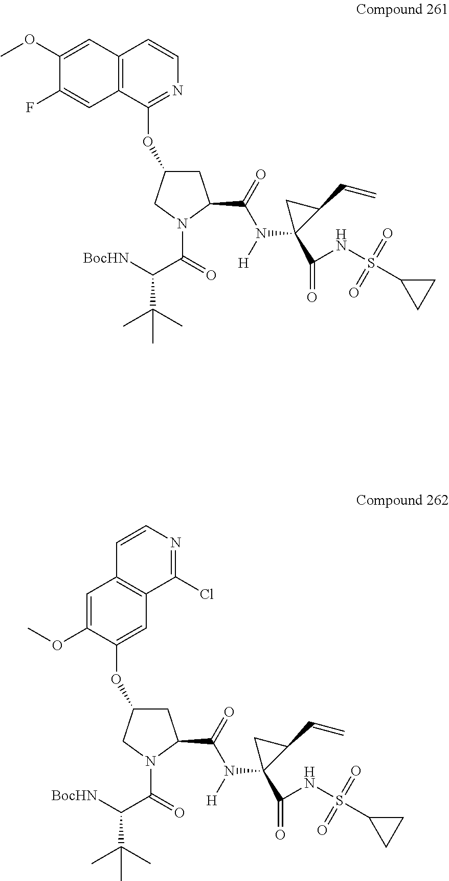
C1(F)=CC2=C(C=C1OC)C=CN=C2OC1CC(C(=O)N(C2(C(=O)NS(C3CC3)(=O)=O)C(C=C)C2)[H])N(C(=O)C([BocHN])C(C)(C)C)C1.COC1=CC2=C(C=C1OC1CC(C(=O)N(C3(C(=O)NS(C4CC4)(=O)=O)C(C=C)C3)[H])N(C(=O)C([BocHN])C(C)(C)C)C1)C(Cl)=NC=C2
